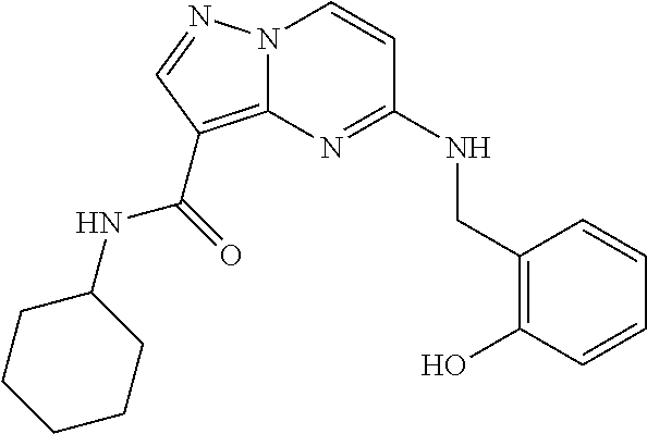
C1=CC(O)=C(CNC2=NC3=C(C(NC4CCCCC4)=O)C=NN3C=C2)C=C1
